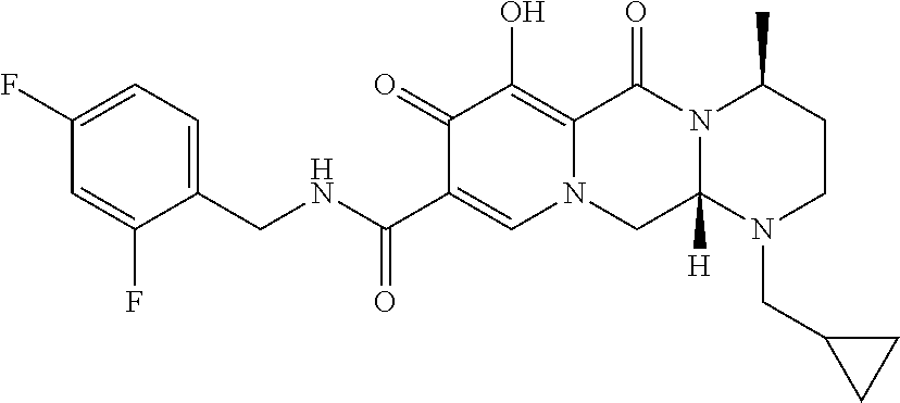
C1(CNC(C2=CN3C(=C(O)C2=O)C(=O)N2C([H])(C3)N(CC3CC3)CCC2C)=O)=CC=C(F)C=C1F
